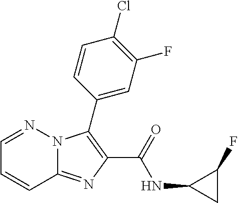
C12=NC(C(=O)NC3CC3F)=C(C3=CC(F)=C(Cl)C=C3)N1N=CC=C2
